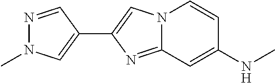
C1(C2=CN3C(=N2)C=C(NC)C=C3)=CN(C)N=C1
